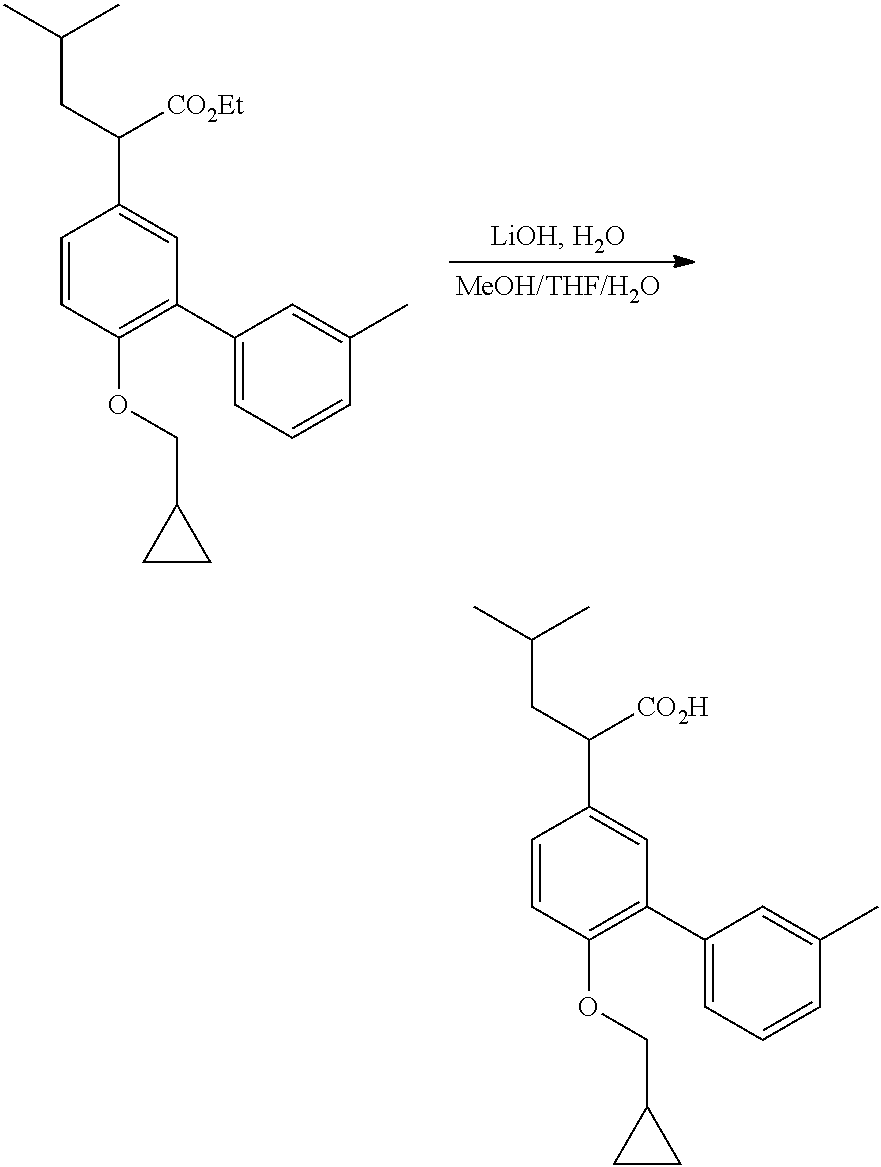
C1=CC(OCC2CC2)=C(C2=CC=CC(C)=C2)C=C1C(CC(C)C)[CO2Et].C1=CC(OCC2CC2)=C(C2=CC=CC(C)=C2)C=C1C(CC(C)C)[CO2H]
